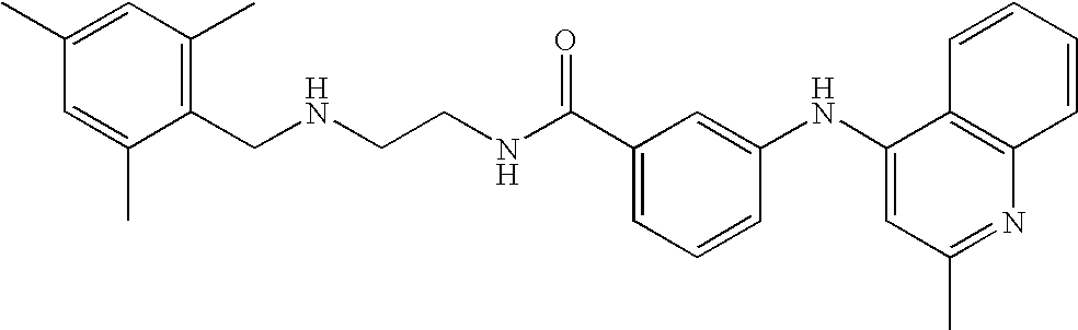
N(CCNC(C1=CC=CC(NC2=CC(C)=NC3=C2C=CC=C3)=C1)=O)CC1=C(C)C=C(C)C=C1C
